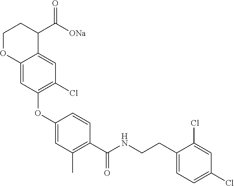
C1(OC2=C(Cl)C=C3C(=C2)OCCC3C([ONa])=O)=CC(C)=C(C(NCCC2=CC=C(Cl)C=C2Cl)=O)C=C1
